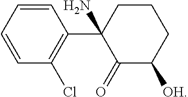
C1=CC=CC(Cl)=C1C1(N)C(=O)C([OH])CCC1
